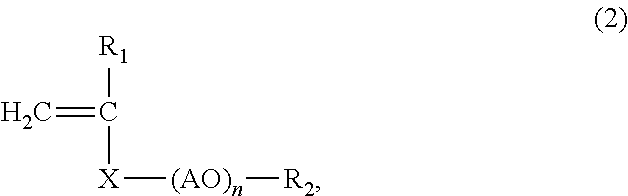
C=C([R1])[X][(AO)n][R2]
